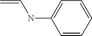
C1=CC=CC=C1NC=C
